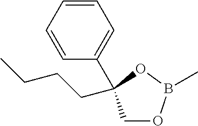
C1=CC=CC(C2(CCCC)OB(C)OC2)=C1
